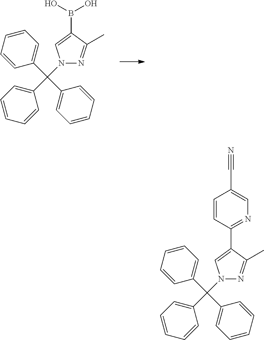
C1(C(C2=CC=CC=C2)(N2N=C(C)C(B(O)O)=C2)C2=CC=CC=C2)=CC=CC=C1.C1(C(C2=CC=CC=C2)(N2N=C(C)C(C3=NC=C(C#N)C=C3)=C2)C2=CC=CC=C2)=CC=CC=C1
